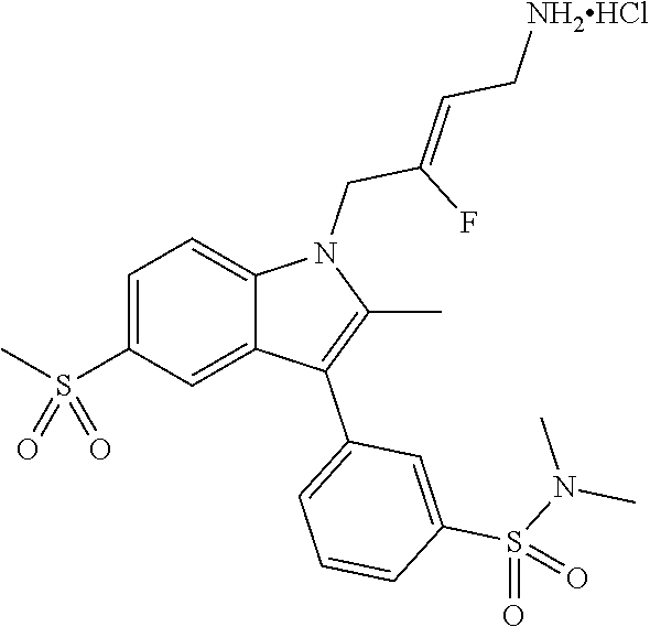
C1=C(S(C)(=O)=O)C=C2C(=C1)N(CC(F)=CC[NH2HCl])C(C)=C2C1=CC=CC(S(N(C)C)(=O)=O)=C1
